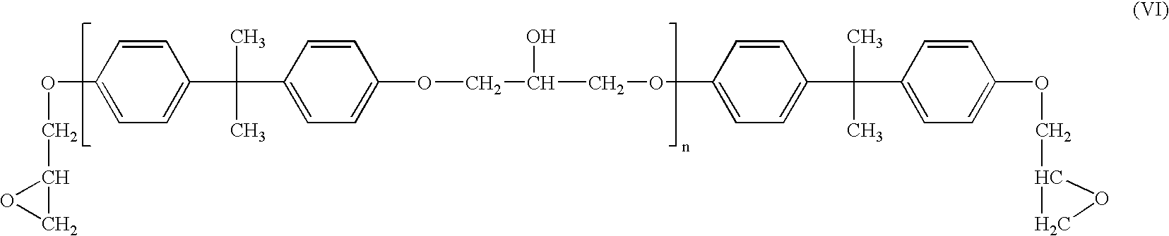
O(CC1CO1)C1=CC=C(C(C)(C)C2=CC=C(OCC(COC3=CC=C(C(C4=CC=C(OCC5CO5)C=C4)(C)C)C=C3)O)C=C2)C=C1
